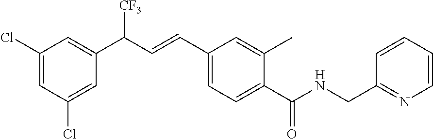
C1(Cl)=CC(C(C=CC2=CC=C(C(NCC3=NC=CC=C3)=O)C(C)=C2)[CF3])=CC(Cl)=C1
